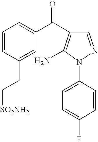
C1=CC(CC[SO2NH2])=CC(C(=O)C2=C(N)N(C3=CC=C(F)C=C3)N=C2)=C1
